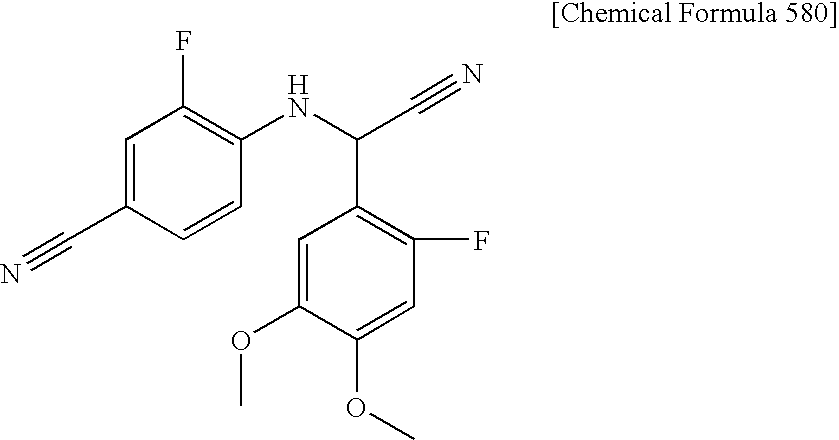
C1=C(OC)C(OC)=CC(F)=C1C(C#N)NC1=C(F)C=C(C#N)C=C1
